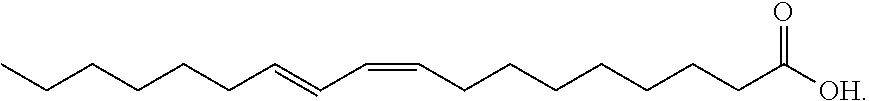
CCCCCCC=CC=CCCCCCCCC([OH])=O
